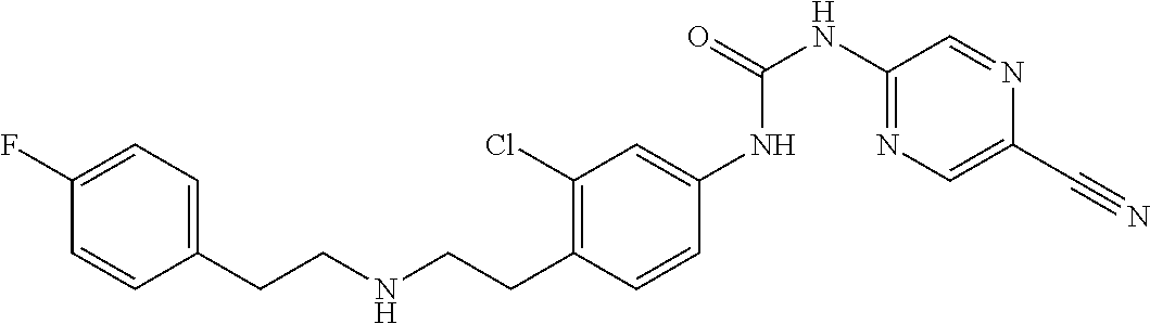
C1=CC(F)=CC=C1CCNCCC1=C(Cl)C=C(NC(NC2=NC=C(C#N)N=C2)=O)C=C1
